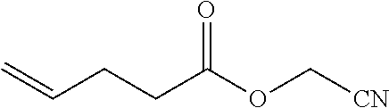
C(CCC(OC[CN])=O)=C
